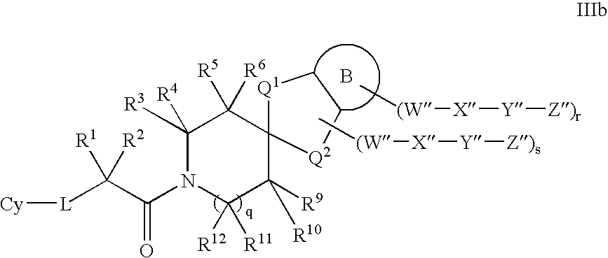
C[(W][X][Y][Z)s].C1([R3])([R4])N(C(=O)C([L][Cy])([R1])[R2])C([R11])([R12])C([R9])([R10])C2(C1([R5])[R6])[Q1]CC[Q2]2.B.C[(W][X][Y][Z)r]
